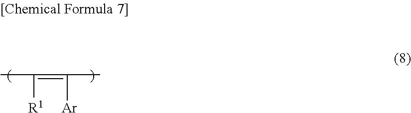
CC([R1])=C([Ar])C
